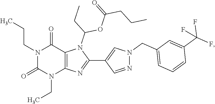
N1(CC)C(=O)N(CCC)C(=O)C2=C1N=C(C1=CN(CC3=CC=CC(C(F)(F)F)=C3)N=C1)N2C(OC(CCC)=O)CC
